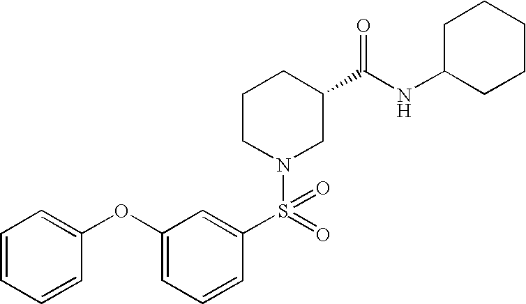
C1(OC2=CC=CC=C2)=CC=CC(S(N2CC(C(NC3CCCCC3)=O)CCC2)(=O)=O)=C1
